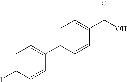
C1=CC(I)=CC=C1C1=CC=C(C(O)=O)C=C1
